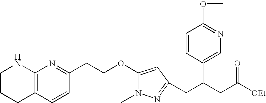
C1CCC2=C(N1)N=C(CCOC1=CC(CC(CC([OEt])=O)C3=CN=C(OC)C=C3)=NN1C)C=C2
